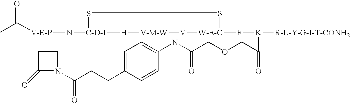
[V-E-P](N[C-D-I]1SS[W-E-C](F[K]([R-L-Y-G-I-T-CONH2])C(COCC(NC2=CC=C(CCC(N3C(=O)CC3)=O)C=C2)=O)=O)[V][V-M-W][H]1)C(C)=O
